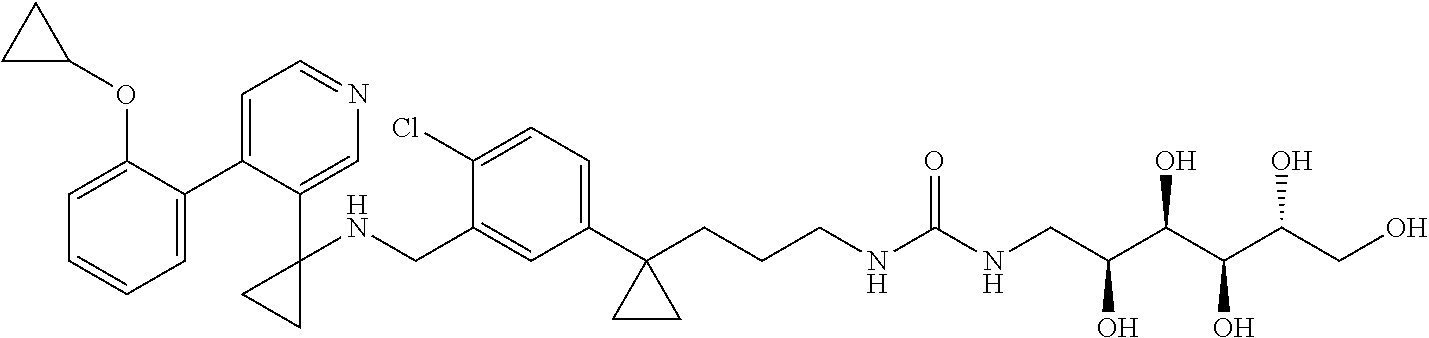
C1=C(C2=CC=NC=C2C2(NCC3=CC(C4(CCCNC(NCC(C(C(C(CO)O)O)O)O)=O)CC4)=CC=C3Cl)CC2)C(OC2CC2)=CC=C1
